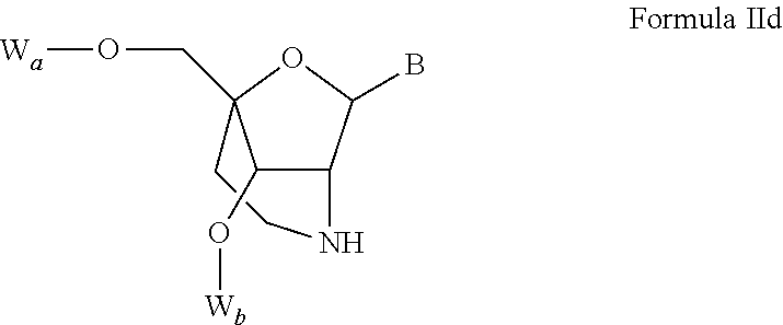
C12C(B)OC(CO[Wa])(CCN1)C2O[Wb]
